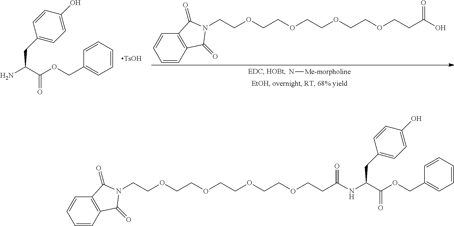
NC(C(OCC1=CC=CC=C1)=O)CC1=CC=C(O)C=C1.[TsOH].N[Me-morpholine].C1=CC2=C(C=C1)C(=O)N(CCOCCOCCOCCOCCC(O)=O)C2=O.C1=CC2=C(C=C1)C(=O)N(CCOCCOCCOCCOCCC(=O)NC(C(OCC1=CC=CC=C1)=O)CC1=CC=C(O)C=C1)C2=O
